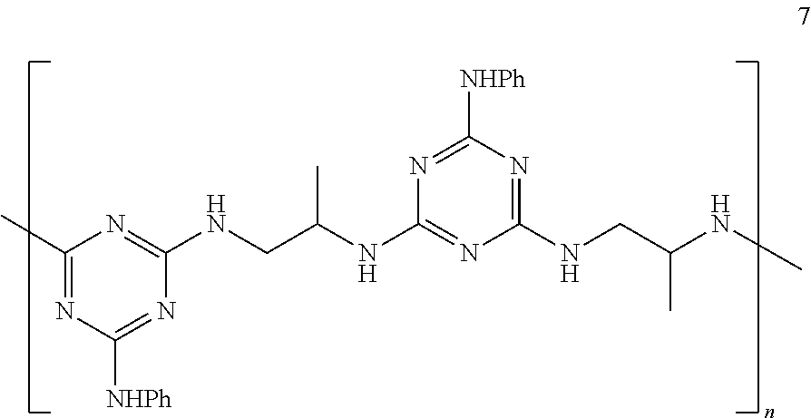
C1(C)=NC([NHPh])=NC(NCC(NC2=NC(NCC(C)NC)=NC([NHPh])=N2)C)=N1
